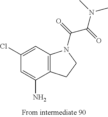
C1(Cl)=CC2=C(C(N)=C1)CCN2C(=O)C(N(C)C)=O
